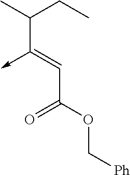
C(C(OC[Ph])=O)=C(->C)C(C)CC
